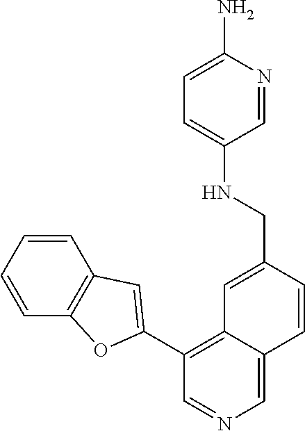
C1=CC=CC2=C1C=C(C1=C3C(=CN=C1)C=CC(CNC1=CC=C(N)N=C1)=C3)O2
